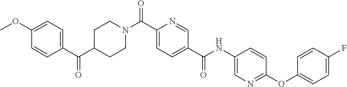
N(C(C1=CC=C(C(=O)N2CCC(C(C3=CC=C(OC)C=C3)=O)CC2)N=C1)=O)C1=CN=C(OC2=CC=C(F)C=C2)C=C1
